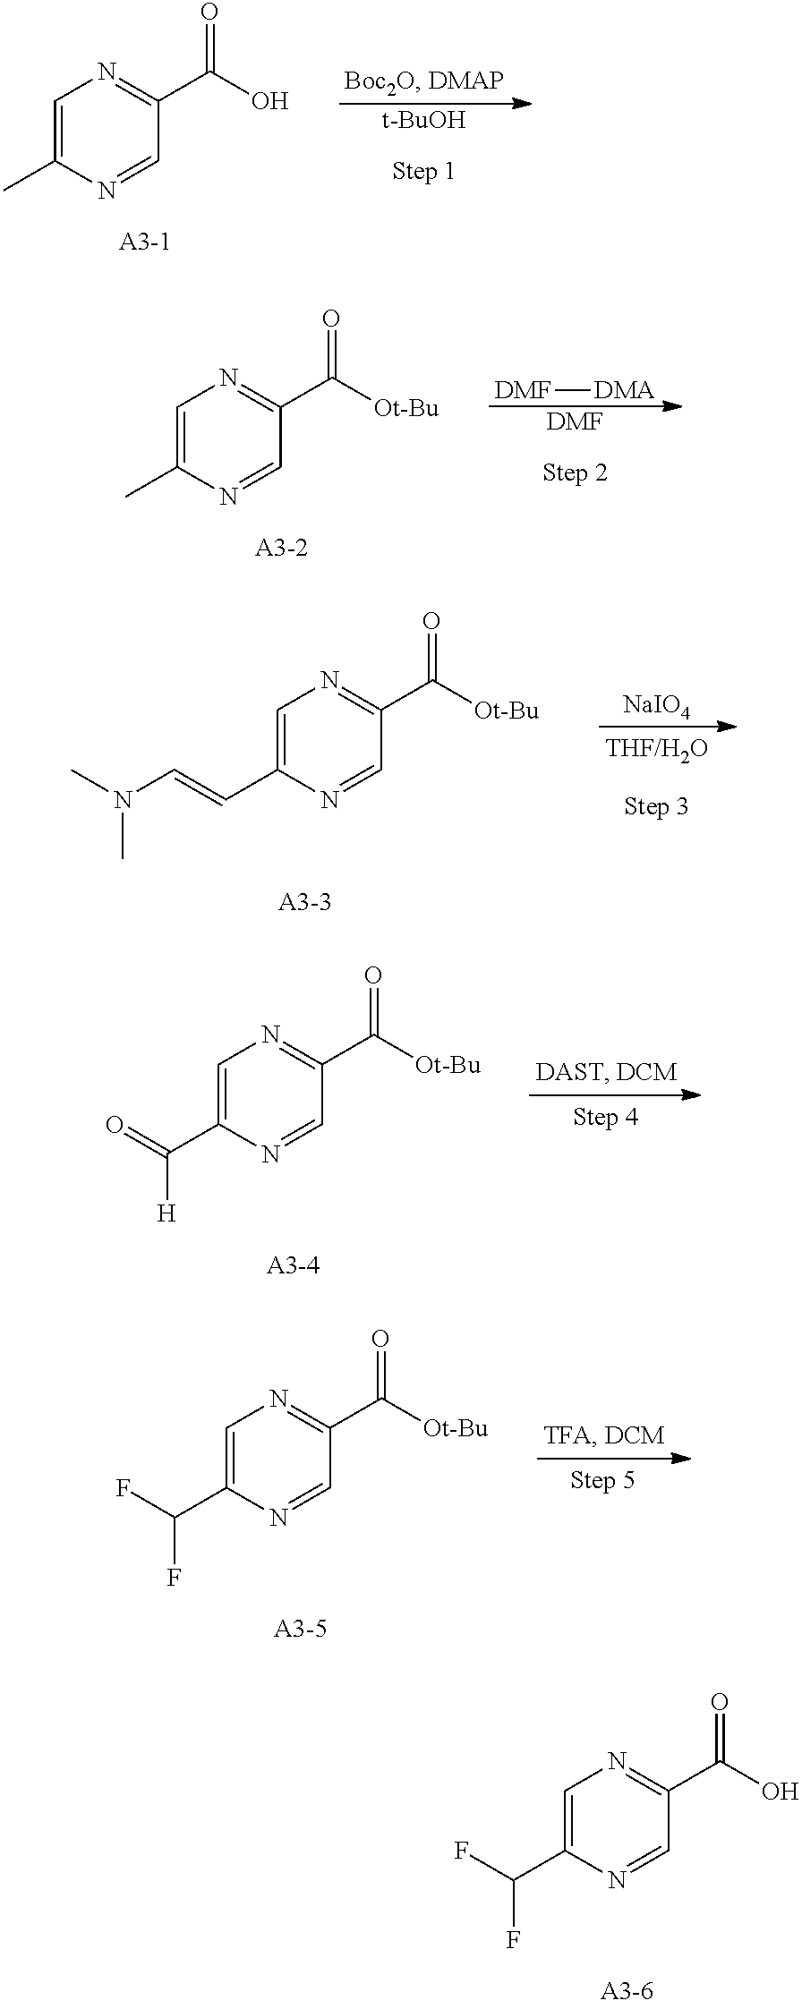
C1=C(C)N=CC(C(O)=O)=N1.[t-BuOH].C1=C(C)N=CC(C([Ot-Bu])=O)=N1.[DMF].[DMF][DMA].C1=C(C=CN(C)C)N=CC(C([Ot-Bu])=O)=N1.[NaIO4].C1=C(C(=O)[H])N=CC(C([Ot-Bu])=O)=N1.C1=C(C(F)F)N=CC(C([Ot-Bu])=O)=N1.C1=C(C(F)F)N=CC(C(O)=O)=N1
